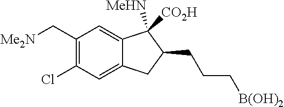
C1(C[Me2N])=C(Cl)C=C2C(=C1)C([MeHN])([CO2H])C(CCC[B(OH)2])C2
